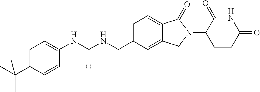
C1(NC(NCC2=CC=C3C(=C2)CN(C2CCC(=O)NC2=O)C3=O)=O)=CC=C(C(C)(C)C)C=C1
